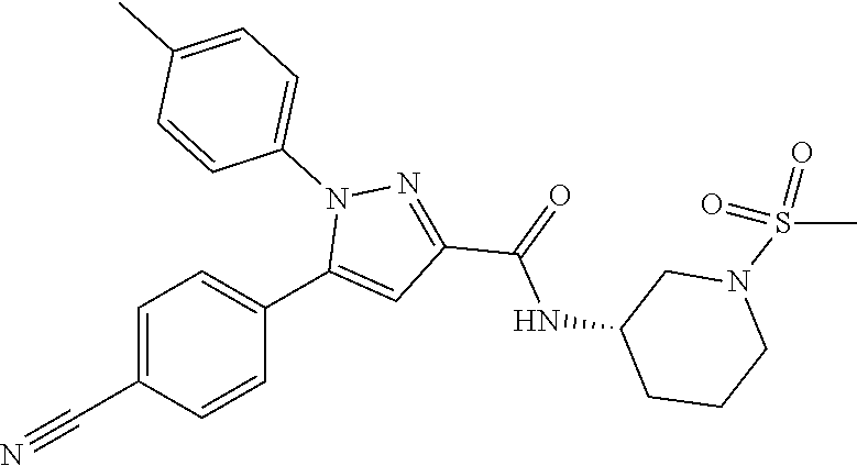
C1=C(C#N)C=CC(C2=CC(C(=O)NC3CCCN(S(=O)(=O)C)C3)=NN2C2=CC=C(C)C=C2)=C1
